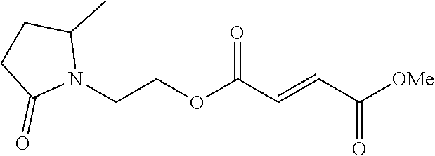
[OMe]C(C=CC(OCCN1C(C)CCC1=O)=O)=O
